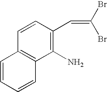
C1=CC=CC2=C1C=CC(C=C(Br)Br)=C2N
